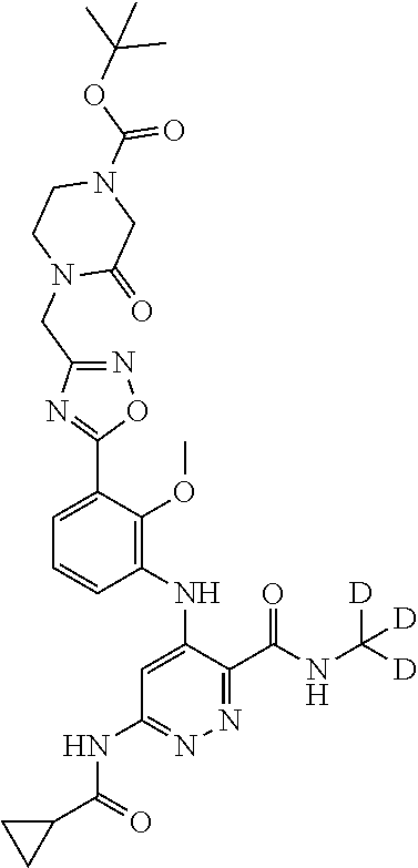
C1=C(C2=NC(CN3C(=O)CN(C(OC(C)(C)C)=O)CC3)=NO2)C(OC)=C(NC2=CC(NC(C3CC3)=O)=NN=C2C(NC([D])([D])[D])=O)C=C1
